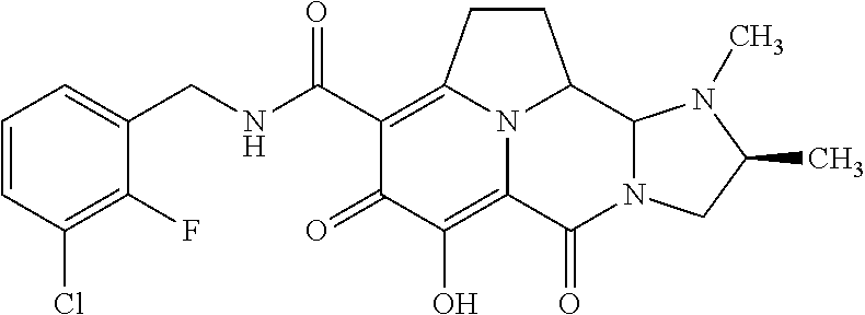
C1(CNC(C2=C3CCC4C5N(C(=O)C(=C(O)C2=O)N34)CC(C)N5C)=O)=CC=CC(Cl)=C1F
